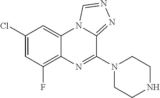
C1(Cl)=CC(F)=C2C(=C1)N1C(=NN=C1)C(N1CCNCC1)=N2
